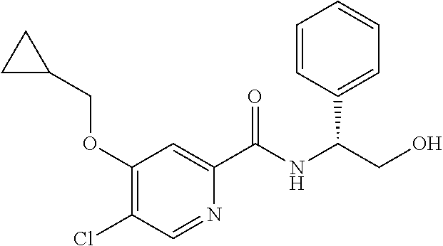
C1(OCC2CC2)=C(Cl)C=NC(C(=O)NC(C2=CC=CC=C2)CO)=C1
